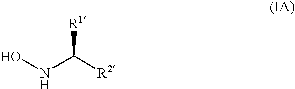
N(C([R2])[R1])O
